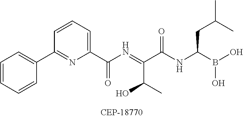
C1=CC=CC(C2=NC(C(=O)N=C(C(O)C)C(NC(B(O)O)CC(C)C)=O)=CC=C2)=C1
